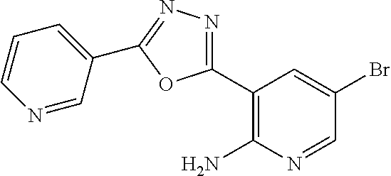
C1(C2=NN=C(C3=CC=CN=C3)O2)=C(N)N=CC(Br)=C1
